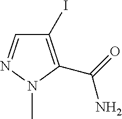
C1(I)=C(C(=O)N)N(C)N=C1
